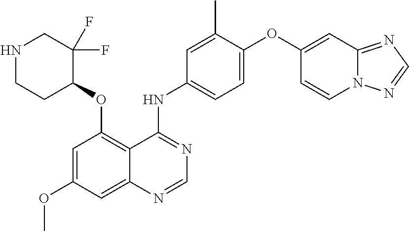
N1CCC(OC2=C3C(=CC(OC)=C2)N=CN=C3NC2=CC=C(OC3=CC4=NC=NN4C=C3)C(C)=C2)C(F)(F)C1
